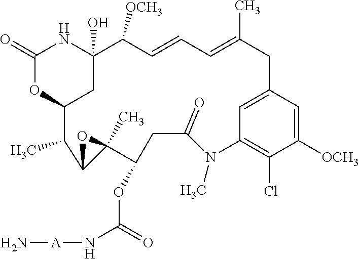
C1(=O)OC2CC(O)(N1)C([OCH3])C=CC=C(C)CC1=CC(=C(Cl)C([OCH3])=C1)N(C)C(=O)CC(OC(N[A]N)=O)C1(C)C(C2C)O1
